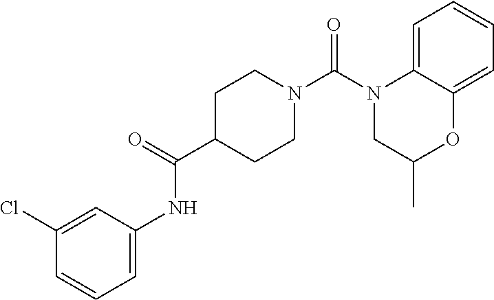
N1(C(N2CCC(C(=O)NC3=CC=CC(Cl)=C3)CC2)=O)CC(C)OC2=CC=CC=C12
